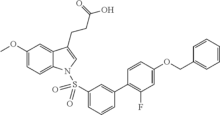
C1(OC)=CC=C2C(=C1)C(CCC(O)=O)=CN2S(C1=CC=CC(C2=C(F)C=C(OCC3=CC=CC=C3)C=C2)=C1)(=O)=O
